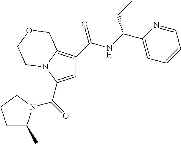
C1=C(C(=O)N2C(C)CCC2)N2C(=C1C(=O)NC(C1=CC=CC=N1)CC)COCC2
